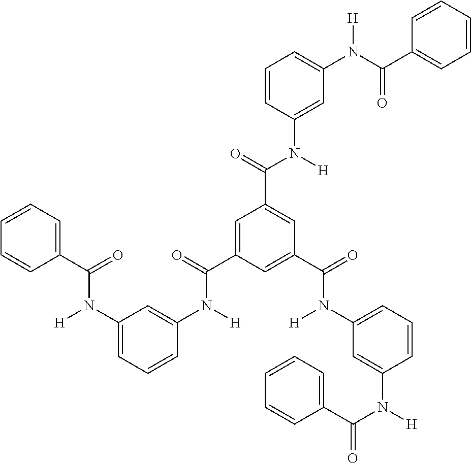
C1=C(C(=O)N([H])C2=CC(N([H])C(C3=CC=CC=C3)=O)=CC=C2)C=C(C(=O)N([H])C2=CC=CC(N(C(=O)C3=CC=CC=C3)[H])=C2)C=C1C(=O)N([H])C1=CC(N(C(C2=CC=CC=C2)=O)[H])=CC=C1
